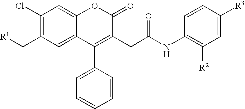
C1(Cl)=C(C[R1])C=C2C(=C1)OC(=O)C(CC(NC1=C([R2])C=C([R3])C=C1)=O)=C2C1=CC=CC=C1
